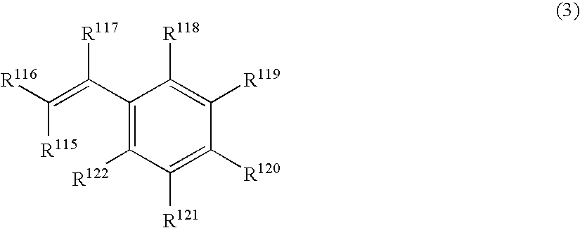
C1(C(=C([R115])[R116])[R117])=C([R122])C([R121])=C([R120])C([R119])=C1[R118]
